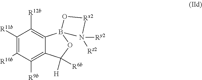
C1([R11b])=C([R10b])C([R9b])=C2C(=C1[R12b])B(O[Rx2]N([Rz2])[Ry2])(C)OC2([H])[R6b]
